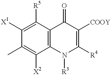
C1([X1])=C([R5])C2=C(C([X2])=C1C)N([R3])C([R4])=C([COOY])C2=O
